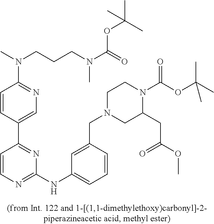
C1(NC2=CC=CC(CN3CC(CC(OC)=O)N(C(OC(C)(C)C)=O)CC3)=C2)=NC=CC(C2=CN=C(N(CCCN(C(=O)OC(C)(C)C)C)C)C=C2)=N1
